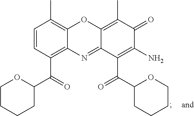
C1=CC(C(=O)C2OCCCC2)=C2C(=C1C)OC1=C(C)C(=O)C(N)=C(C(C3CCCCO3)=O)C1=N2
